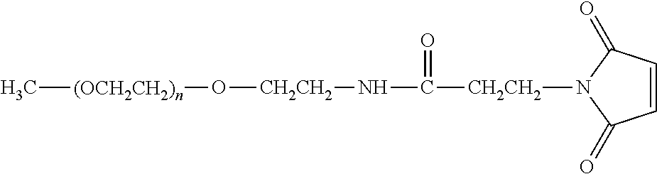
C1=CC(=O)N([CH2CH2]C(=O)N[CH2CH2]O[(OCH2CH2)n]C)C1=O
